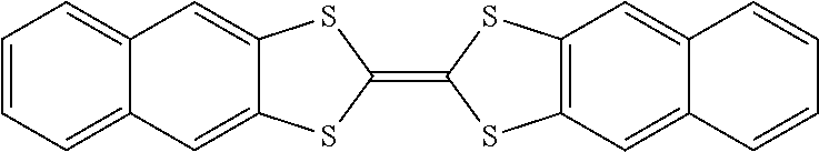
C1(=C2SC3=C(S2)C=C2C(=C3)C=CC=C2)SC2=CC3=CC=CC=C3C=C2S1
